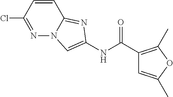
ClC1=NN2C(=NC(NC(C3=C(C)OC(C)=C3)=O)=C2)C=C1
